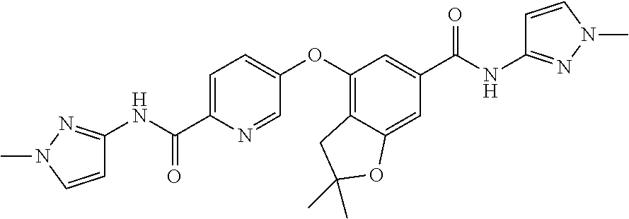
C1=C(C(NC2=NN(C)C=C2)=O)N=CC(OC2=C3C(=CC(C(=O)NC4=NN(C)C=C4)=C2)OC(C)(C)C3)=C1
